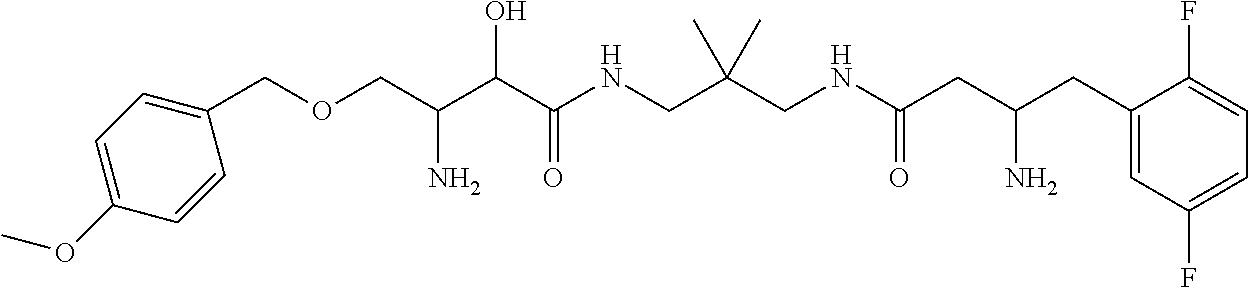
C(C(C(C(NCC(CNC(CC(CC1=CC(F)=CC=C1F)N)=O)(C)C)=O)O)N)OCC1=CC=C(OC)C=C1
